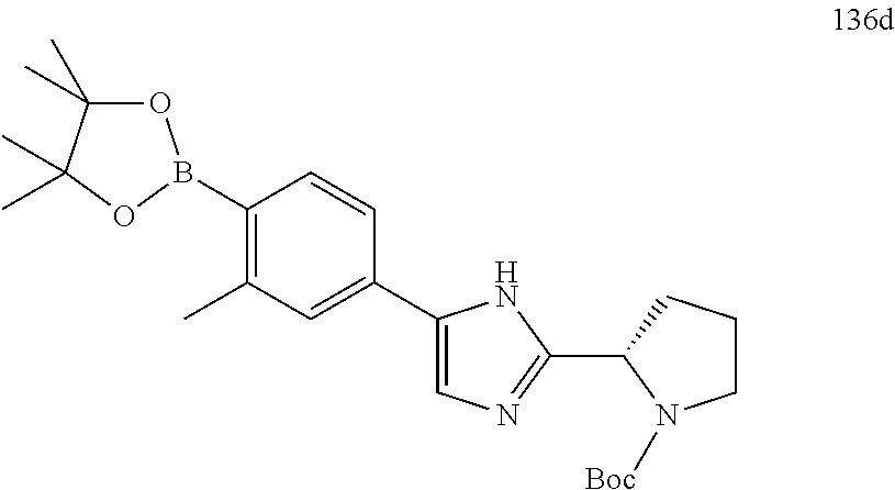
C1(C2=CC(C)=C(B3OC(C)(C)C(C)(C)O3)C=C2)=CN=C(C2N([Boc])CCC2)N1
